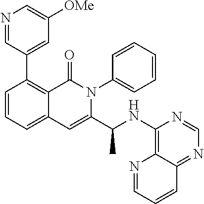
C1=CC=C2C(=C1C1=CC([OMe])=CN=C1)C(=O)N(C1=CC=CC=C1)C(C(NC1=C3N=CC=CC3=NC=N1)C)=C2
